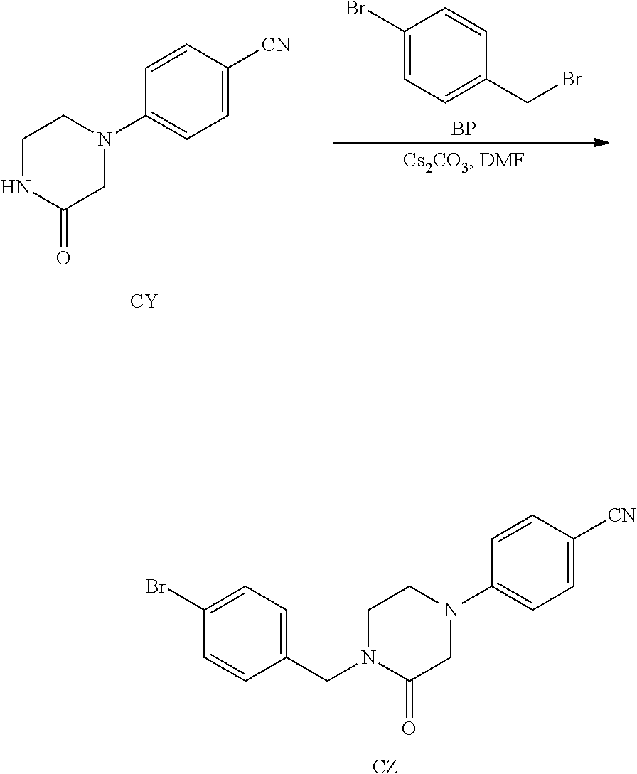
N1(CC2=CC=C(Br)C=C2)CCN(C2=CC=C([CN])C=C2)CC1=O.[CZ].N1CCN(C2=CC=C([CN])C=C2)CC1=O.[CY].[BP].C1(Br)=CC=C(CBr)C=C1
